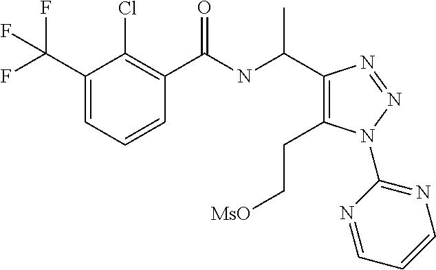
C1(C(F)(F)F)=CC=CC(C(NC(C)C2=C(CC[MsO])N(C3=NC=CC=N3)N=N2)=O)=C1Cl
